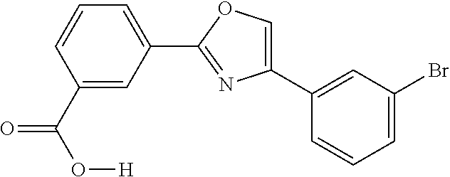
C1(C2=CC(Br)=CC=C2)=COC(C2=CC=CC(C(=O)O[H])=C2)=N1
